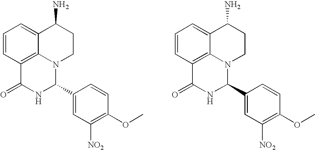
C1=CC2=C3C(=C1)C(N)CCN3C(C1=CC([NO2])=C(OC)C=C1)NC2=O.C1=CC2=C3C(=C1)C(N)CCN3C(C1=CC([NO2])=C(OC)C=C1)NC2=O
